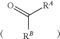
O=C([RA])[RB]
